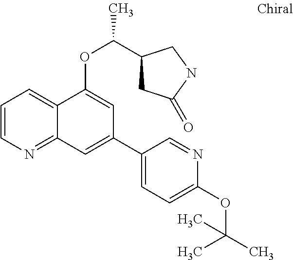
C1=CN=C2C(=C1)C(OC(C)C1CC(=O)NC1)=CC(C1=CC=C(OC(C)(C)C)N=C1)=C2
